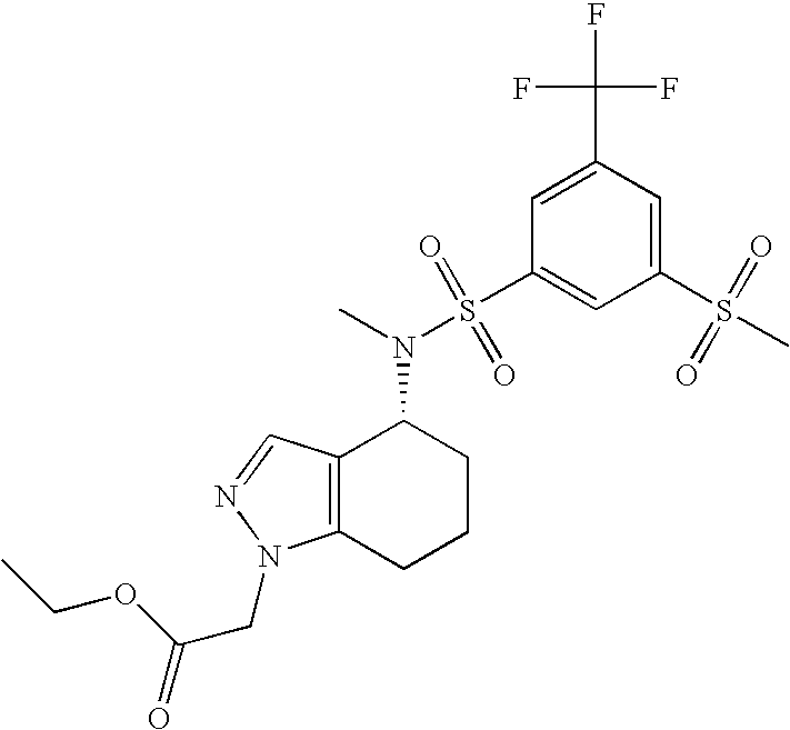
N(C1C2=C(CCC1)N(CC(=O)OCC)N=C2)(S(C1=CC(S(C)(=O)=O)=CC(C(F)(F)F)=C1)(=O)=O)C
